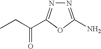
N1=C(N)OC(C(CC)=O)=N1
